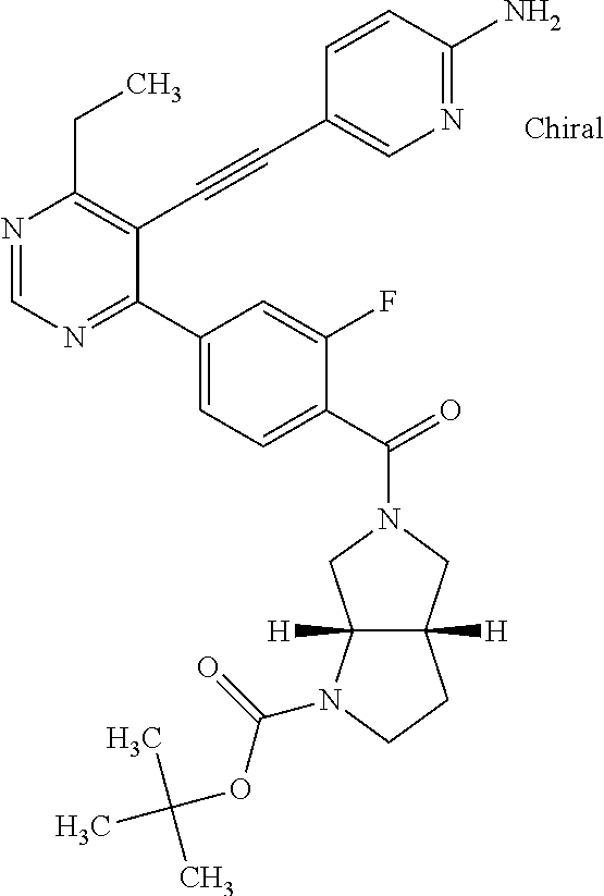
N1=CN=C(C2=CC=C(C(=O)N3CC4([H])C([H])(C3)CCN4C(=O)OC(C)(C)C)C(F)=C2)C(C#CC2=CN=C(N)C=C2)=C1CC
